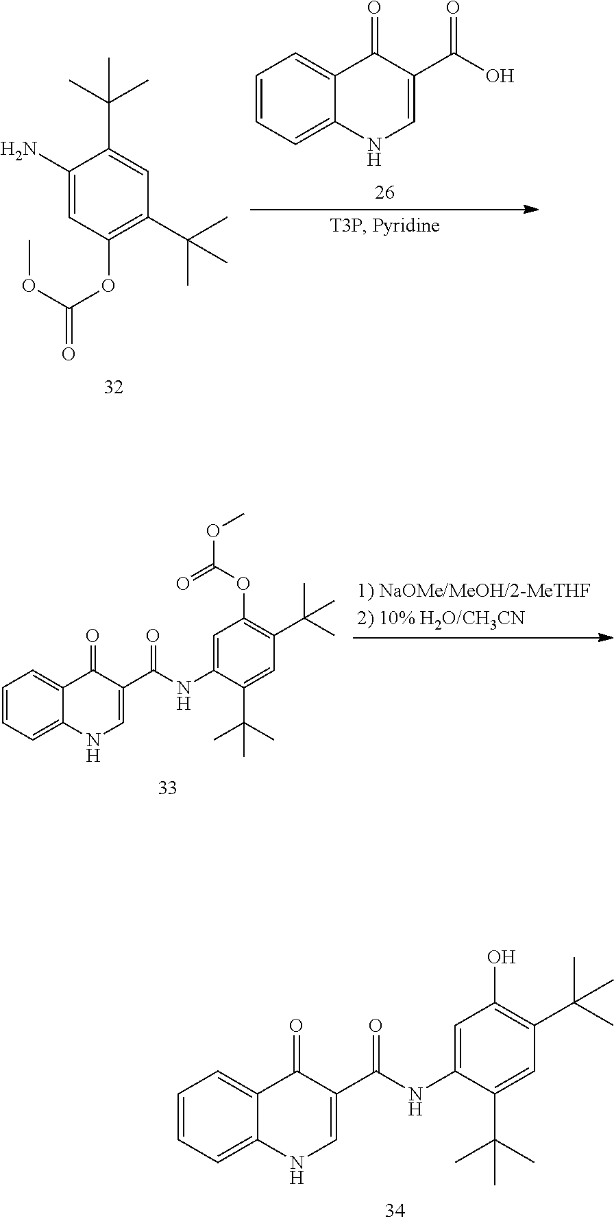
C1(N)=CC(OC(OC)=O)=C(C(C)(C)C)C=C1C(C)(C)C.C1=CC=C2C(=C1)C(=O)C(C(O)=O)=CN2.C1=CC=C2C(=C1)C(=O)C(C(NC1=CC(OC(=O)OC)=C(C(C)(C)C)C=C1C(C)(C)C)=O)=CN2.C1=CC=C2C(=C1)C(=O)C(C(NC1=CC(O)=C(C(C)(C)C)C=C1C(C)(C)C)=O)=CN2
